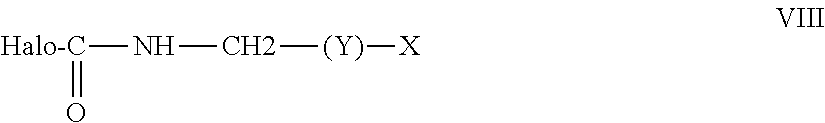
[Halo-C](=O)NC[(Y)][X]
